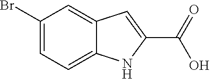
C1=C(Br)C=C2C(=C1)NC(C(=O)O)=C2
